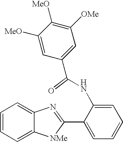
C12=CC=CC=C1N=C(C1=CC=CC=C1NC(C1=CC([OMe])=C([MeO])C([MeO])=C1)=O)[NMe]2
